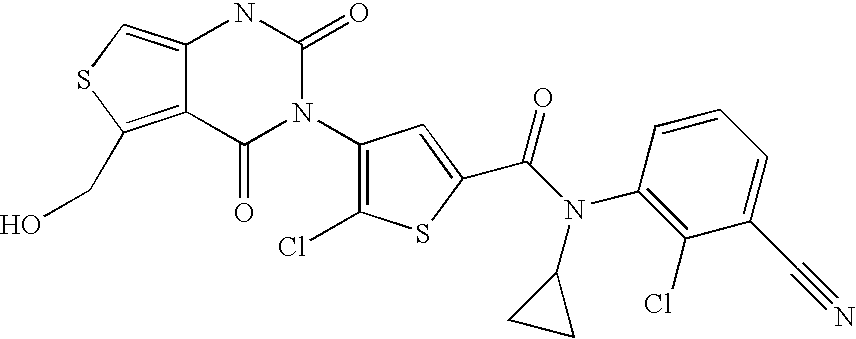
C12=C(CO)SC=C1NC(=O)N(C1=C(Cl)SC(C(N(C3=C(Cl)C(C#N)=CC=C3)C3CC3)=O)=C1)C2=O
